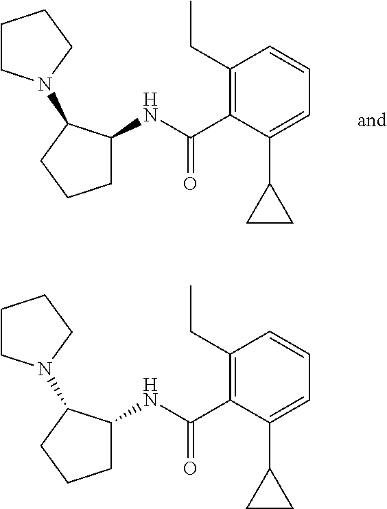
C1(CC)=C(C(NC2CCCC2N2CCCC2)=O)C(C2CC2)=CC=C1.C1(CC)=C(C(NC2CCCC2N2CCCC2)=O)C(C2CC2)=CC=C1
